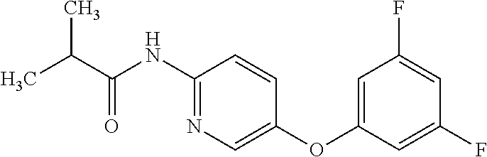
CC(C(NC1=NC=C(OC2=CC(F)=CC(F)=C2)C=C1)=O)C
